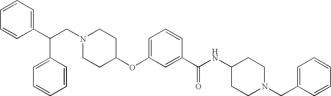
N1(CC(C2=CC=CC=C2)C2=CC=CC=C2)CCC(OC2=CC=CC(C(NC3CCN(CC4=CC=CC=C4)CC3)=O)=C2)CC1
